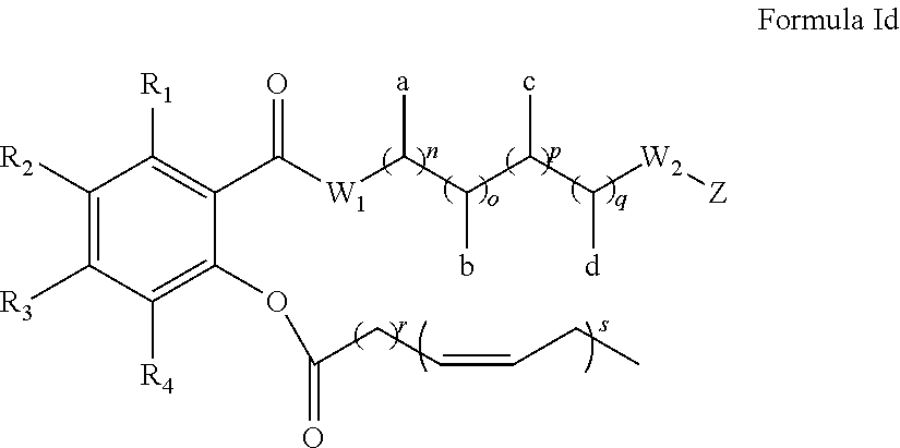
C1([R2])=C([R3])C([R4])=C(OC(=O)CC=CCC)C(C([W1]C(C(C(C([W2][Z])[d])c)b)[a])=O)=C1[R1]
